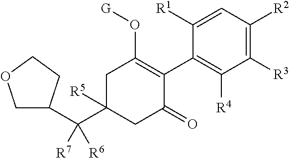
C1C(C(C2COCC2)([R7])[R6])([R5])CC(=O)C(C2=C([R4])C([R3])=C([R2])C=C2[R1])=C1O[G]
